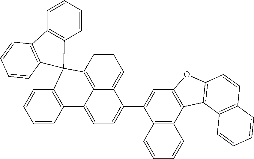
C1=CC2=C3C(=C1)C(C1=CC4=C(C5=C1C=CC=C5)C1=C(O4)C=CC4=C1C=CC=C4)=CC=C3C1=C(C=CC=C1)C21C2=C(C=CC=C2)C2=C1C=CC=C2
